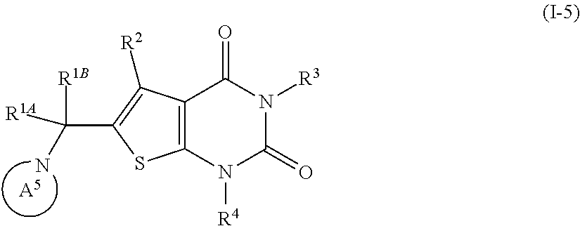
[A5].C12=C(N([R4])C(=O)N([R3])C1=O)SC(C(N)([R1A])[R1B])=C2[R2]
